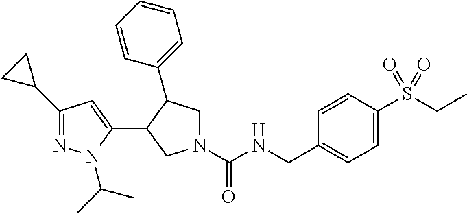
N1(C(NCC2=CC=C(S(CC)(=O)=O)C=C2)=O)CC(C2=CC=CC=C2)C(C2=CC(C3CC3)=NN2C(C)C)C1
